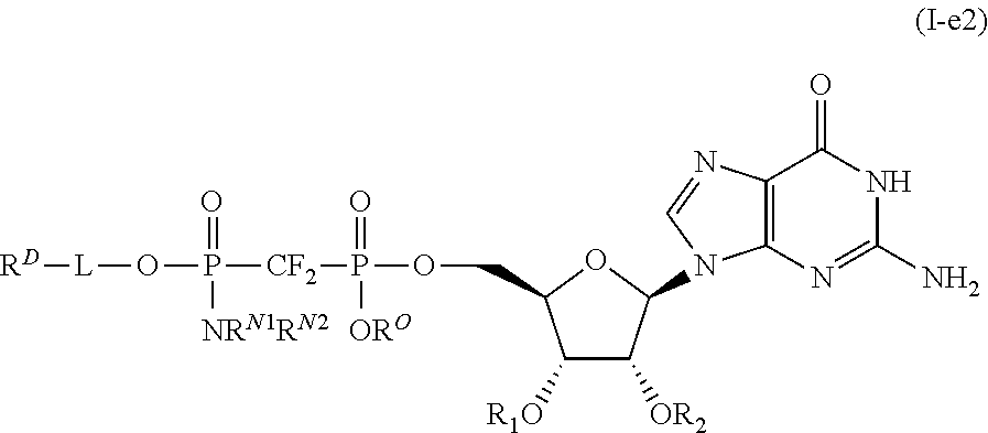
[RD][L]OP([CF2]P(OCC1C([R1O])C([OR2])C(N2C3=C(C(=O)NC(N)=N3)N=C2)O1)(=O)[ORO])(=O)[NRN1RN2]
